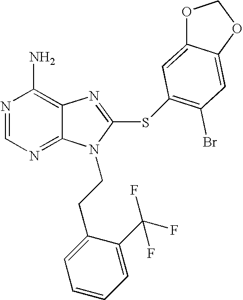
N1=CN=C2C(=C1N)N=C(SC1=C(Br)C=C3C(=C1)OCO3)N2CCC1=CC=CC=C1C(F)(F)F
